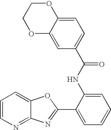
C12=NC=CC=C1OC(C1=CC=CC=C1NC(C1=CC=C3C(=C1)OCCO3)=O)=N2
